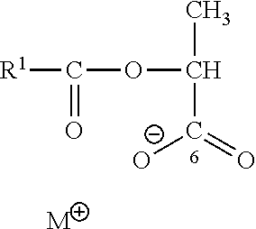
[R1]C(OC(C)C(=O)[O-])=O.[M]
